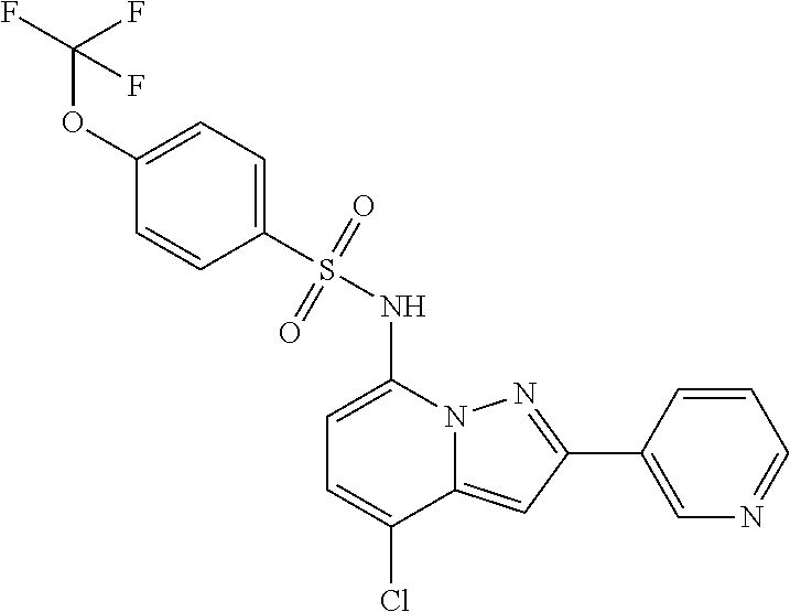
C1(C2=NN3C(=C2)C(Cl)=CC=C3NS(C2=CC=C(OC(F)(F)F)C=C2)(=O)=O)=CN=CC=C1
